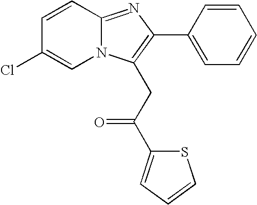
C1=CC2=NC(C3=CC=CC=C3)=C(CC(=O)C3=CC=CS3)N2C=C1Cl
